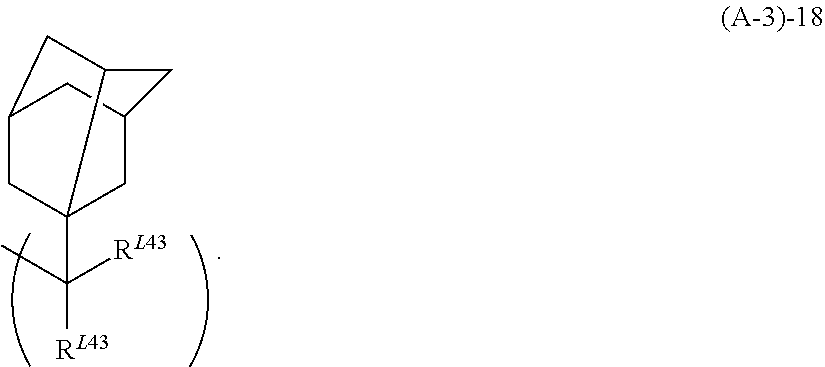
C1C2CC3CC1(C(C)([RL43])[RL43])C(C3)C2
